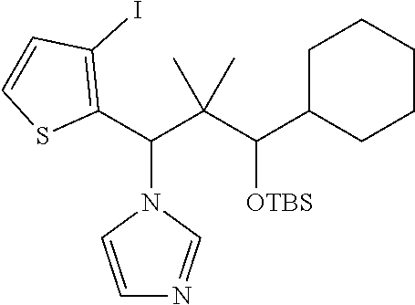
C1(C(C(C(C2CCCCC2)[OTBS])(C)C)N2C=CN=C2)=C(I)C=CS1
